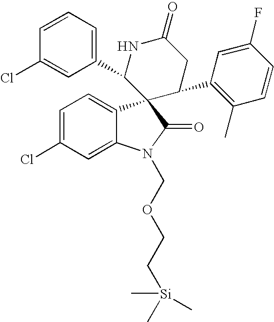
C1=C(Cl)C=C2C(=C1)C1(C(=O)N2COCC[Si](C)(C)C)C(C2=CC=CC(Cl)=C2)NC(=O)CC1C1=C(C)C=CC(F)=C1
